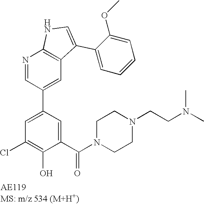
N1=CC(C2=CC(Cl)=C(O)C(C(N3CCN(CCN(C)C)CC3)=O)=C2)=CC2=C1NC=C2C1=CC=CC=C1OC
